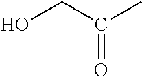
C(=O)(CO)C
